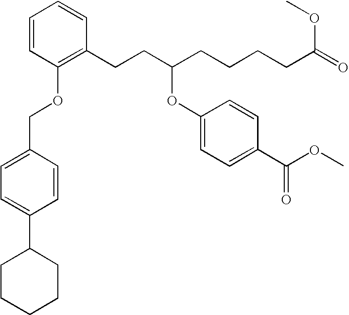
C1=CC(OCC2=CC=C(C3CCCCC3)C=C2)=C(CCC(CCCCC(=O)OC)OC2=CC=C(C(OC)=O)C=C2)C=C1
